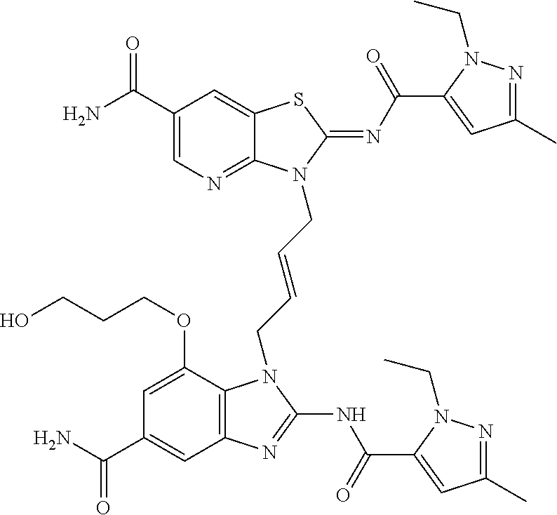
C1(C(N)=O)=CN=C2C(=C1)SC(=NC(=O)C1=CC(C)=NN1CC)N2CC=CCN1C2=C(C=C(C(N)=O)C=C2OCCCO)N=C1NC(=O)C1=CC(C)=NN1CC
